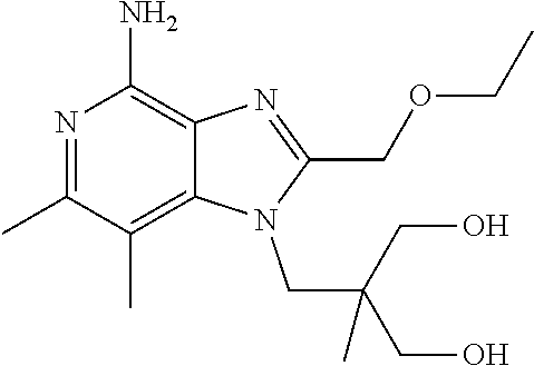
C12=C(C)C(C)=NC(N)=C1N=C(COCC)N2CC(CO)(CO)C
